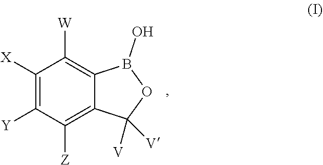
C1([X])=C([Y])C([Z])=C2C(=C1[W])B(O)OC2([V])[V]
